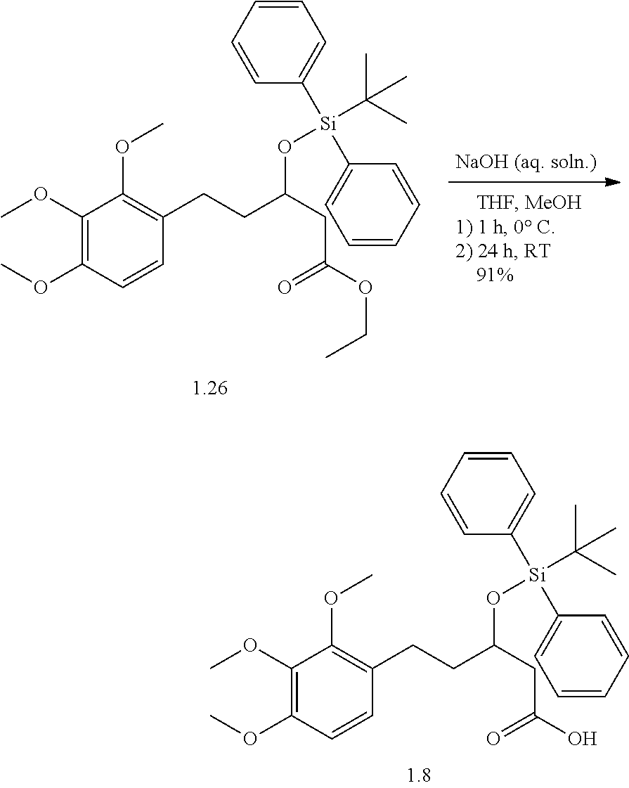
C(C(CC(O)=O)O[Si](C(C)(C)C)(C1=CC=CC=C1)C1=CC=CC=C1)CC1=C(OC)C(OC)=C(OC)C=C1.C(C(CC(OCC)=O)O[Si](C(C)(C)C)(C1=CC=CC=C1)C1=CC=CC=C1)CC1=C(OC)C(OC)=C(OC)C=C1
